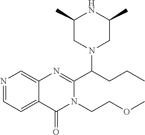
N1=CC=C2C(=C1)N=C(C(CCC)N1CC(C)NC(C)C1)N(CCOC)C2=O
